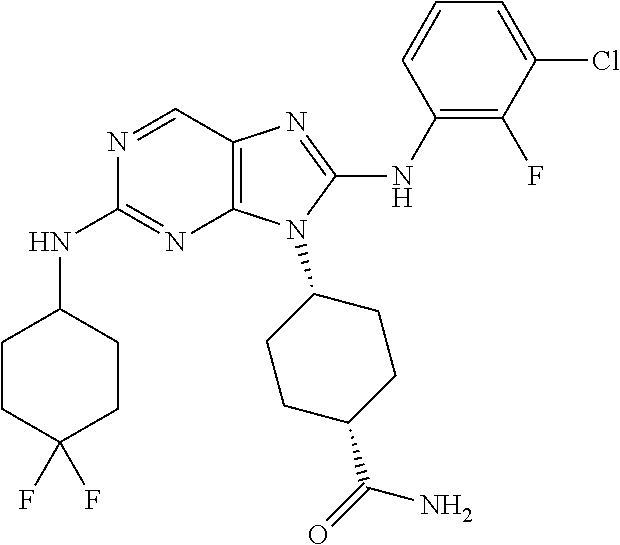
N1=CC2=C(N=C1NC1CCC(F)(F)CC1)N(C1CCC(C(=O)N)CC1)C(NC1=C(F)C(Cl)=CC=C1)=N2
